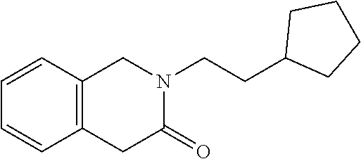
C1=CC2=C(C=C1)CC(=O)N(CCC1CCCC1)C2
